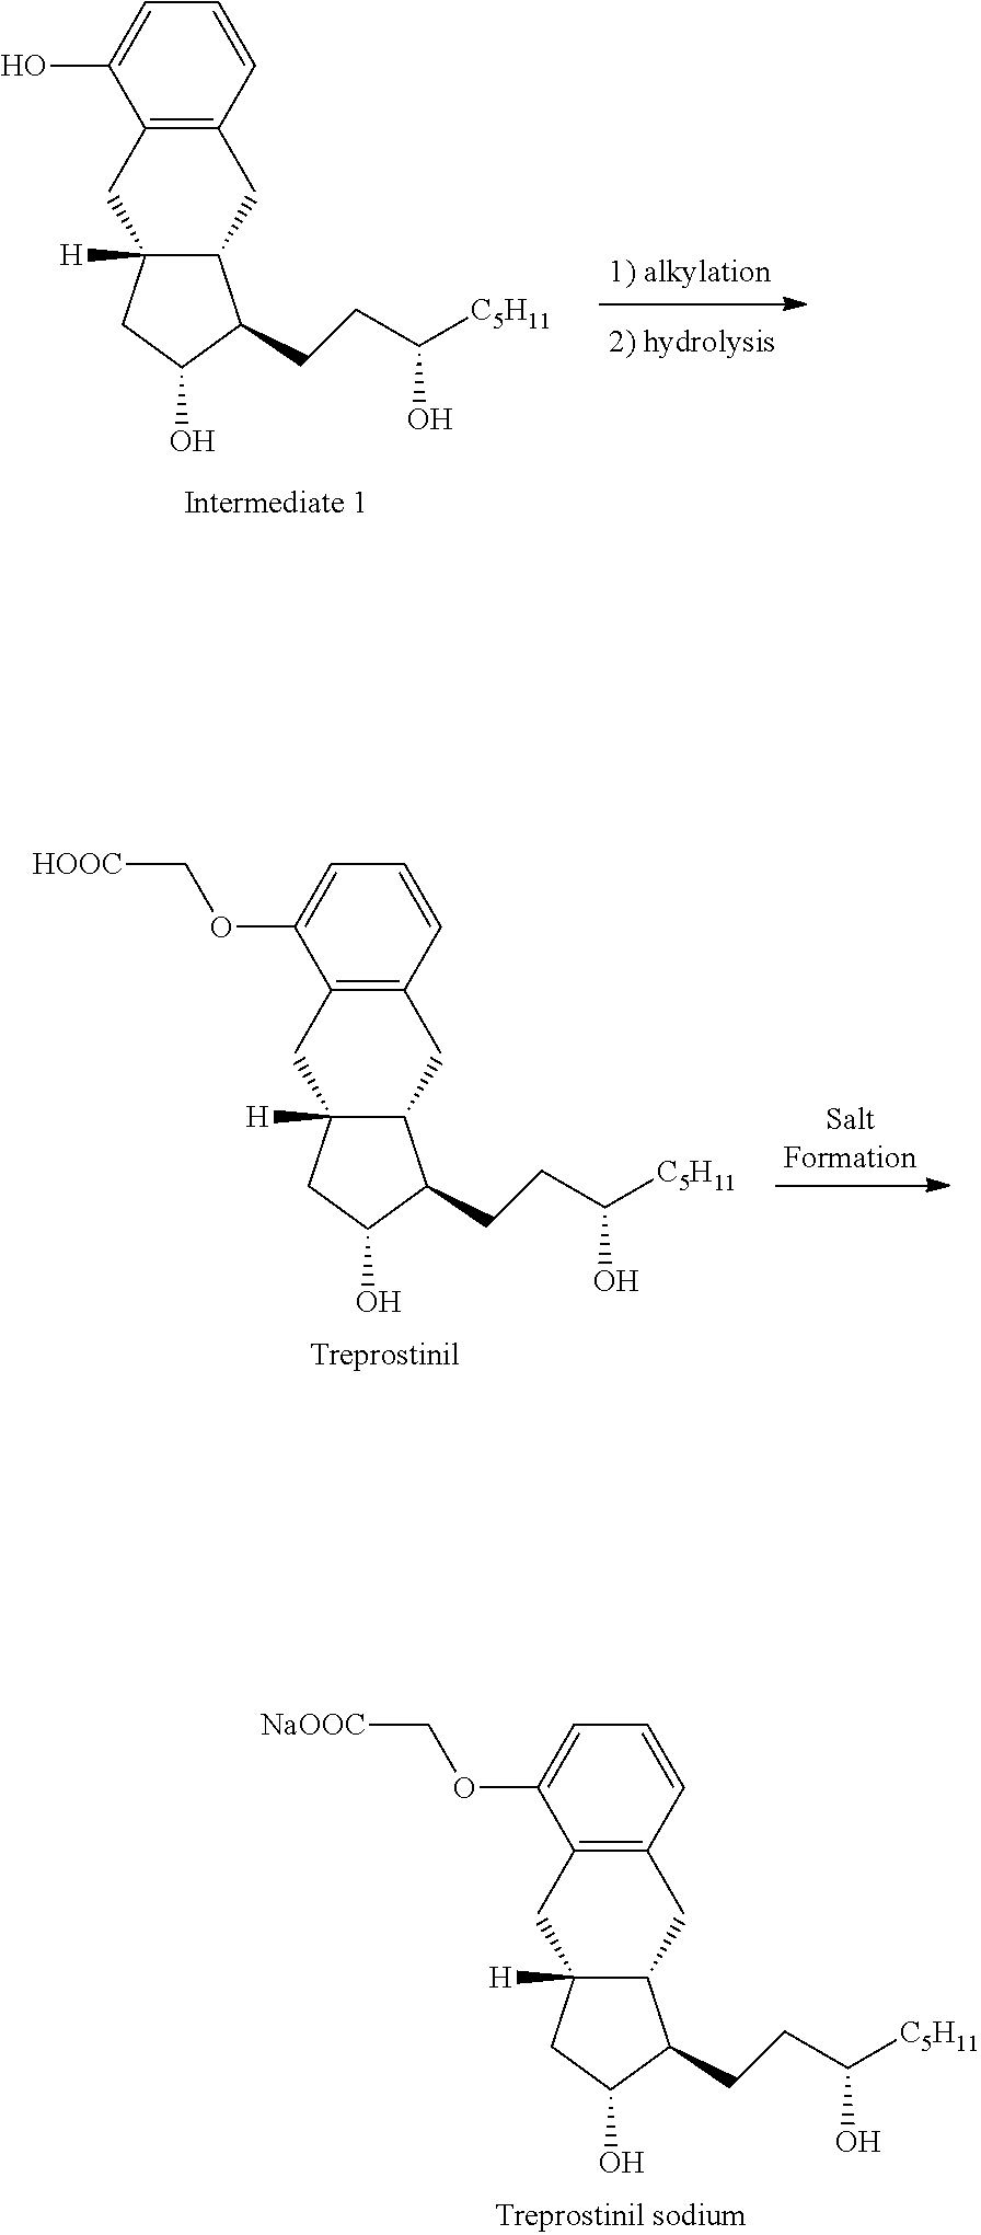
C1=CC2=C(C(O)=C1)CC1([H])C(C2)C(CCC([C5H11])O)C(O)C1.C1=CC2=C(C(OC[HOOC])=C1)CC1([H])C(C2)C(CCC([C5H11])O)C(O)C1.C1=CC2=C(C(OC[NaOOC])=C1)CC1([H])C(C2)C(CCC([C5H11])O)C(O)C1
